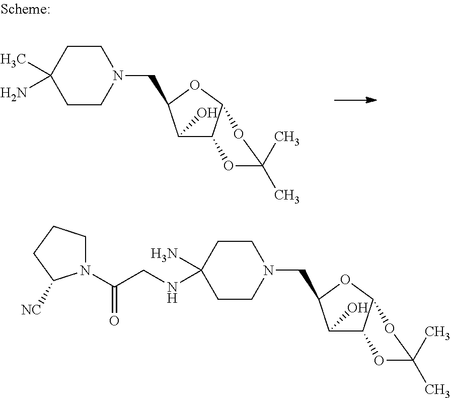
N1(CC2C(O)C3C(OC(C)(C)O3)O2)CCC(N)(NCC(N2CCCC2[NC])=O)CC1.N1(CC2C(O)C3C(OC(C)(C)O3)O2)CCC(C)(N)CC1
